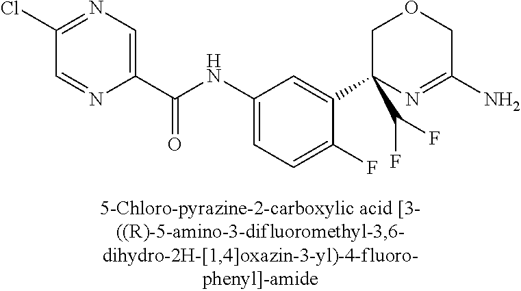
C1OCC(N)=NC1(C(F)F)C1=CC(NC(C2=CN=C(Cl)C=N2)=O)=CC=C1F
